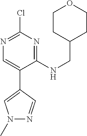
C1(NCC2CCOCC2)=NC(Cl)=NC=C1C1=CN(C)N=C1
